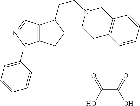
C12=C(C=NN1C1=CC=CC=C1)C(CCN1CCC3=C(C1)C=CC=C3)CC2.C(C(=O)O)(O)=O
